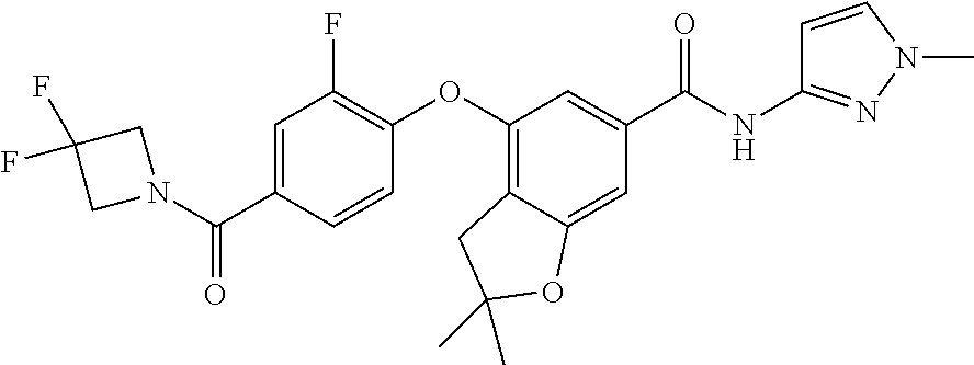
C1=C(C(N2CC(F)(F)C2)=O)C=CC(OC2=C3C(=CC(C(NC4=NN(C)C=C4)=O)=C2)OC(C)(C)C3)=C1F
